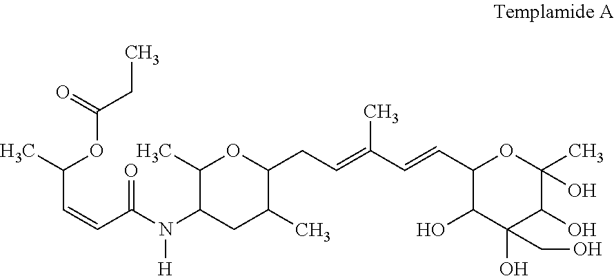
C(C=CC(=O)N(C1C(C)OC(CC=C(C=CC2C(O)C(O)(CO)C(O)C(C)(O)O2)C)C(C)C1)[H])(OC(CC)=O)C
